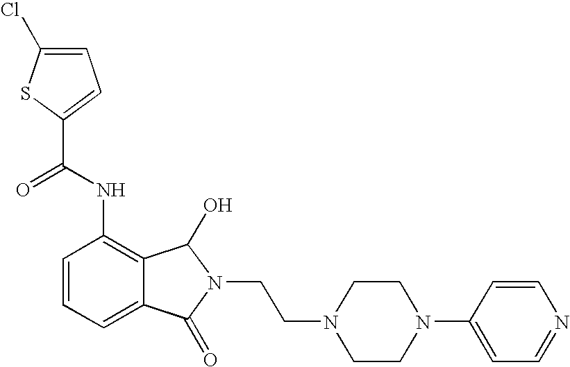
C1=C(Cl)SC(C(NC2=C3C(=CC=C2)C(=O)N(CCN2CCN(C4=CC=NC=C4)CC2)C3O)=O)=C1
